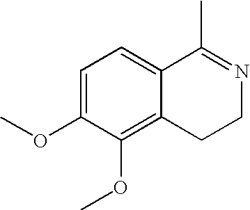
C1=C(OC)C(OC)=C2C(=C1)C(C)=NCC2
